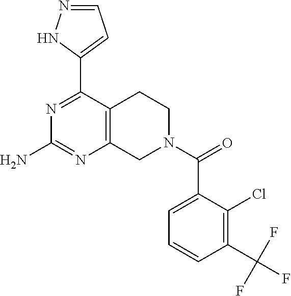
N1=C(C2=CC=NN2)C2=C(N=C1N)CN(C(C1=CC=CC(C(F)(F)F)=C1Cl)=O)CC2
